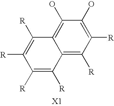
C12=C([R])C([R])=C(O)C(O)=C1C([R])=C([R])C([R])=C2[R]
